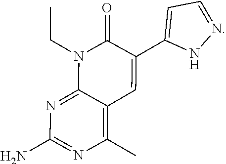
C12=C(C)N=C(N)N=C1N(CC)C(=O)C(C1=CC=NN1)=C2
